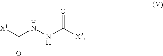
[X1]C(NNC([X2])=O)=O
